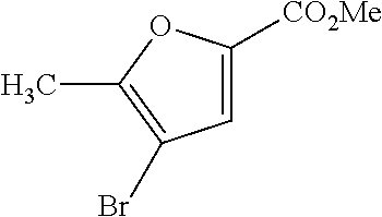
C1=C([CO2Me])OC(C)=C1Br
